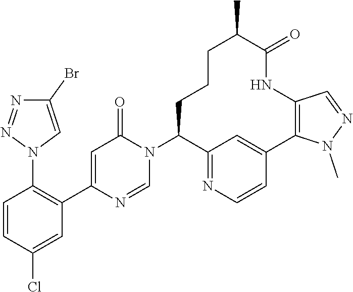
C1=NC(C2=C(N3C=C(Br)N=N3)C=CC(Cl)=C2)=CC(=O)N1C1C2=NC=CC(=C2)C2=C(NC(=O)C(C)CCC1)C=NN2C
